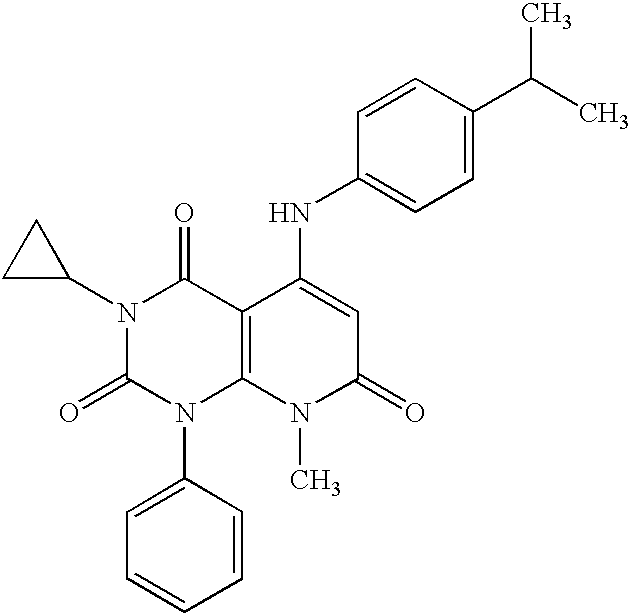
N1(C2CC2)C(=O)N(C2=CC=CC=C2)C2=C(C1=O)C(NC1=CC=C(C(C)C)C=C1)=CC(=O)N2C
